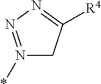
N1(*)=NN=C([R4])C1
